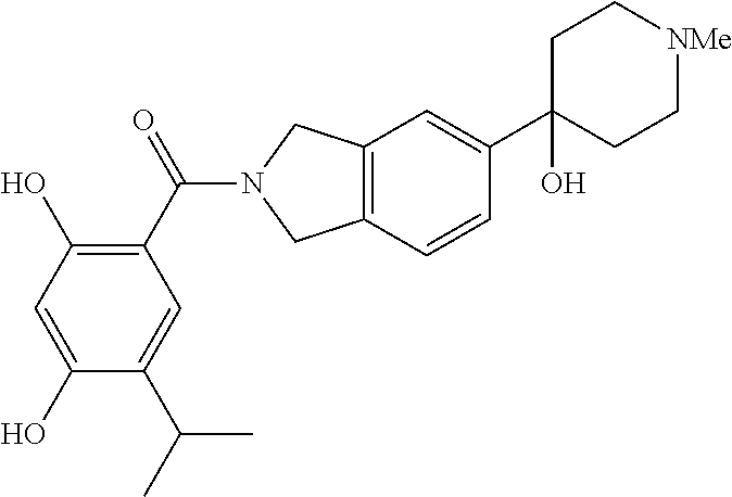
C12=C(C=CC(C3(O)CC[NMe]CC3)=C1)CN(C(C1=C(O)C=C(O)C(C(C)C)=C1)=O)C2
